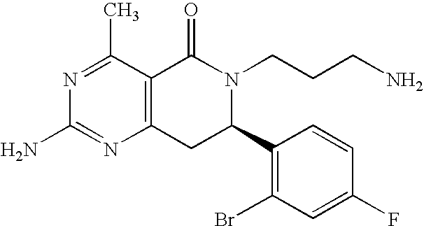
C12=C(C(C)=NC(N)=N1)C(=O)N(CCCN)C(C1=C(Br)C=C(F)C=C1)C2
